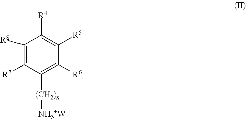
C1([R8])=C([R7])C([(CH2)n][NH3+W])=C([R6])C([R5])=C1[R4]
